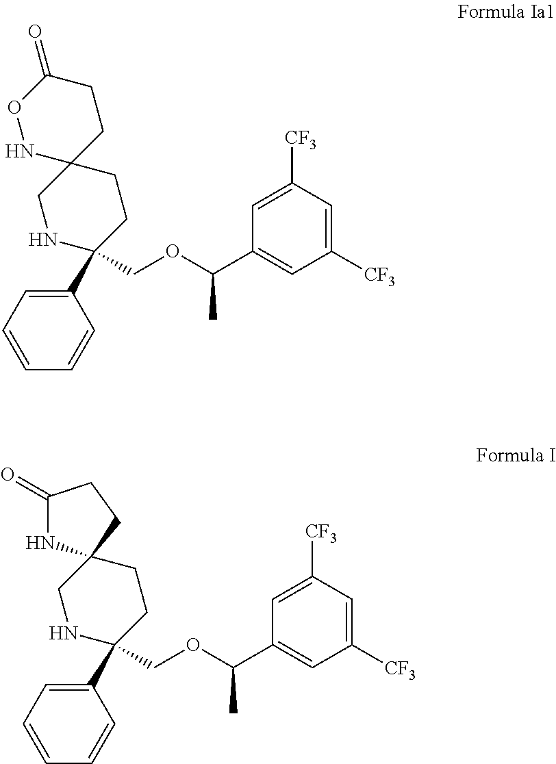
C1(C2(COC(C3=CC([CF3])=CC([CF3])=C3)C)CCC3(CN2)NC(=O)CC3)=CC=CC=C1.C1(C2(COC(C3=CC([CF3])=CC([CF3])=C3)C)CCC3(CN2)CCC(=O)ON3)=CC=CC=C1
